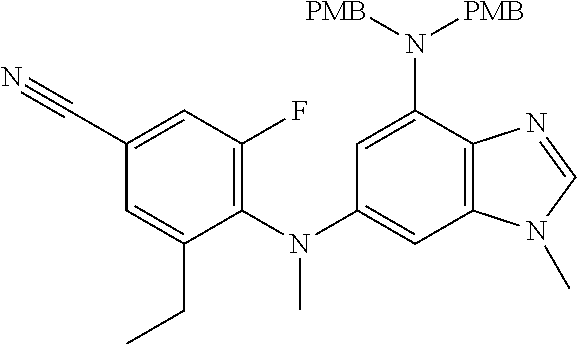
C12=C(C=C(N(C3=C(F)C=C(C#N)C=C3CC)C)C=C1N([PMB])[PMB])N(C)C=N2
